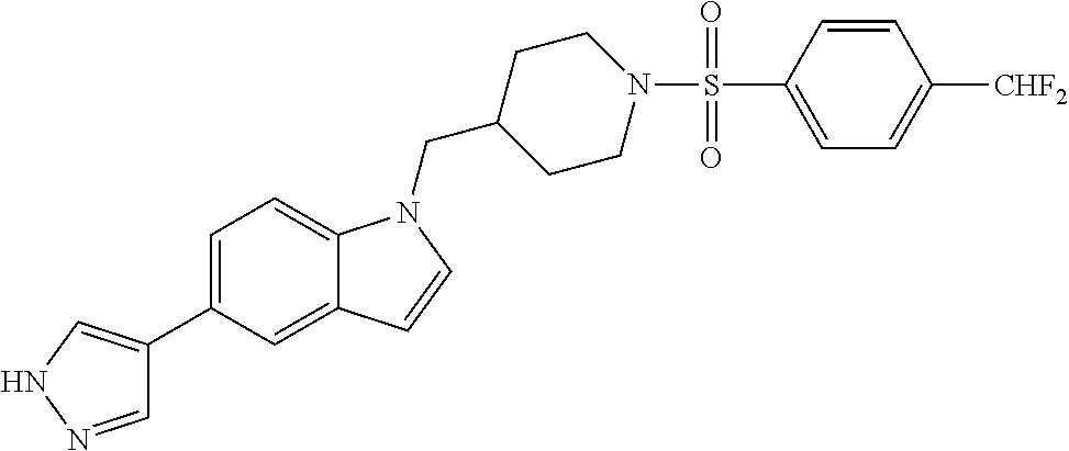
C1=NNC=C1C1=CC=C2C(=C1)C=CN2CC1CCN(S(C2=CC=C([CHF2])C=C2)(=O)=O)CC1
